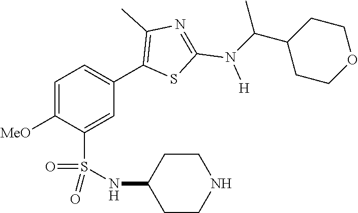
C1=C([MeO])C(S(NC2CCNCC2)(=O)=O)=CC(C2=C(C)N=C(N([H])C(C3CCOCC3)C)S2)=C1
